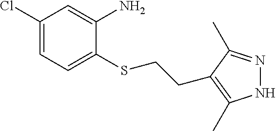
C1(Cl)=CC=C(SCCC2=C(C)NN=C2C)C(N)=C1
